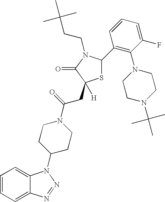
C12=CC=CC=C1N(C1CCN(C(=O)CC3([H])SC(C4=C(N5CCN(C(C)(C)C)CC5)C(F)=CC=C4)N(CCC(C)(C)C)C3=O)CC1)N=N2
